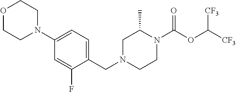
C1N(CC2=CC=C(N3CCOCC3)C=C2F)CCN(C(OC([CF3])[CF3])=O)C1C
